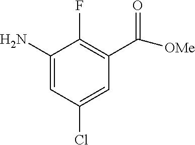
C1(N)=CC(Cl)=CC(C(=O)[OMe])=C1F
